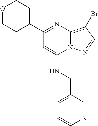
C1(C2CCOCC2)=NC2=C(Br)C=NN2C(NCC2=CC=CN=C2)=C1
